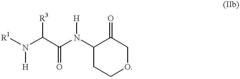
[R1]N(C(C(N(C1CCOCC1=O)[H])=O)[R3])[H]
